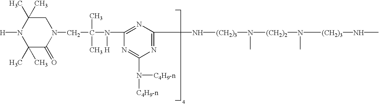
N1=C(N([C4H9-n])[C4H9-n])N=C(N[(CH2)3]N(C)[(CH2)2]N([(CH2)3]NC)C)N=C1N([H])C(CN1C(=O)C(C)(C)N([H])C(C)(C)C1)(C)C
